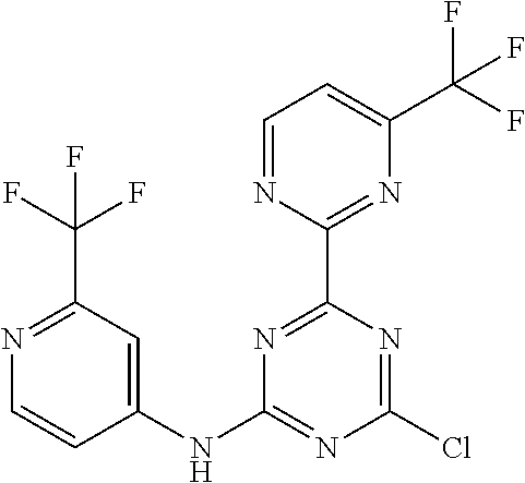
C1(NC2=NC(Cl)=NC(C3=NC(C(F)(F)F)=CC=N3)=N2)=CC(C(F)(F)F)=NC=C1
